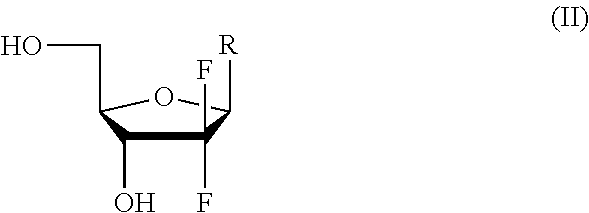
C1(F)(F)C(O)C(CO)OC1[R]
